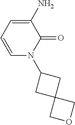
C1=C(N)C(=O)N(C2CC3(C2)COC3)C=C1
